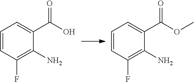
C1=CC(F)=C(N)C(C(O)=O)=C1.C1=CC(F)=C(N)C(C(OC)=O)=C1
